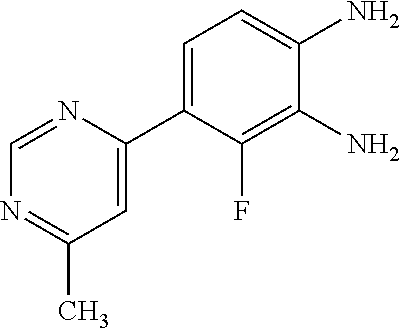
C1(C2=CC=C(N)C(N)=C2F)=CC(C)=NC=N1
